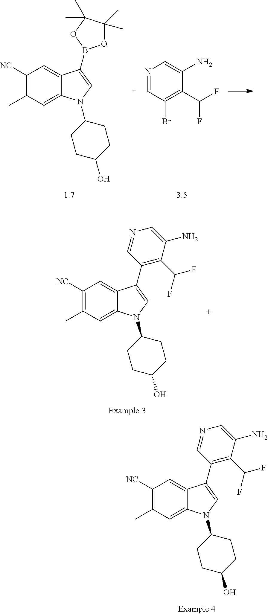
C1([NC])=C(C)C=C2C(=C1)C(B1OC(C)(C)C(C)(C)O1)=CN2C1CCC(O)CC1.N1=CC(Br)=C(C(F)F)C(N)=C1.C1([NC])=C(C)C=C2C(=C1)C(C1=C(C(F)F)C(N)=CN=C1)=CN2C1CCC(O)CC1.C1([NC])=C(C)C=C2C(=C1)C(C1=C(C(F)F)C(N)=CN=C1)=CN2C1CCC(O)CC1
